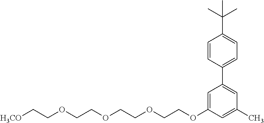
C1(OCCOCCOCCOCC[H3CO])=CC(C2=CC=C(C(C)(C)C)C=C2)=CC(C)=C1
